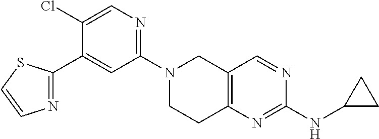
N1(C2=NC=C(Cl)C(C3=NC=CS3)=C2)CCC2=C(C1)C=NC(NC1CC1)=N2
